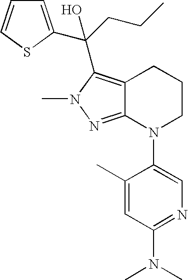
C12=NN(C)C(C(CCC)(C3=CC=CS3)O)=C1CCCN2C1=CN=C(N(C)C)C=C1C
